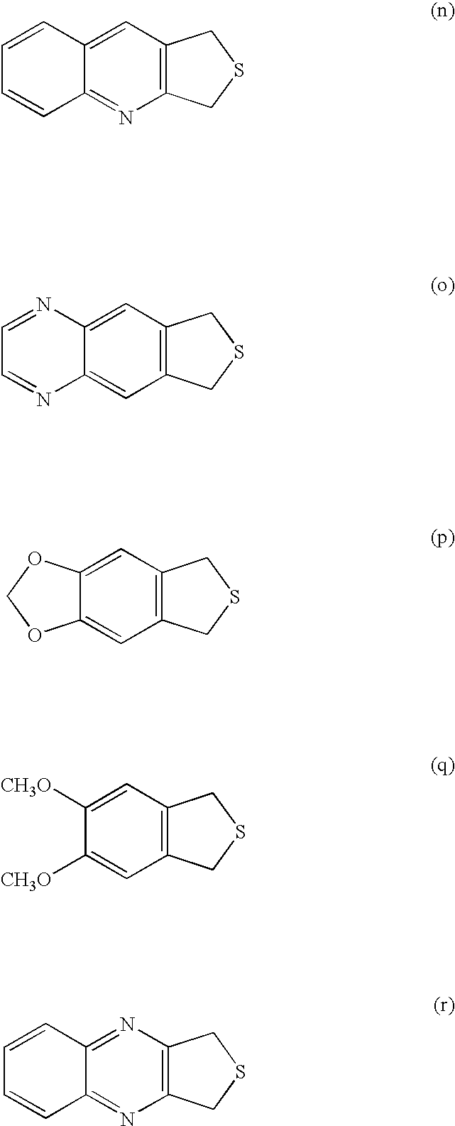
C12=C(C=C3C(=N1)C=CC=C3)CSC2.C12=C(C=C3C(=C1)N=CC=N3)CSC2.C12=C(C=C3C(=C1)OCO3)CSC2.C12=C(C=C([CH3O])C([CH3O])=C1)CSC2.C12=C(N=C3C(=N1)C=CC=C3)CSC2
